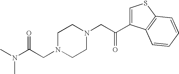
CN(C(CN1CCN(CC(=O)C2=CSC3=C2C=CC=C3)CC1)=O)C
